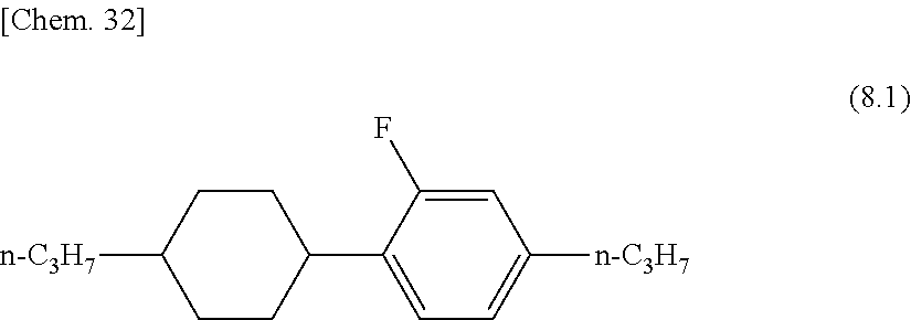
C1=C(F)C(C2CCC([n-C3H7])CC2)=CC=C1[n-C3H7]
